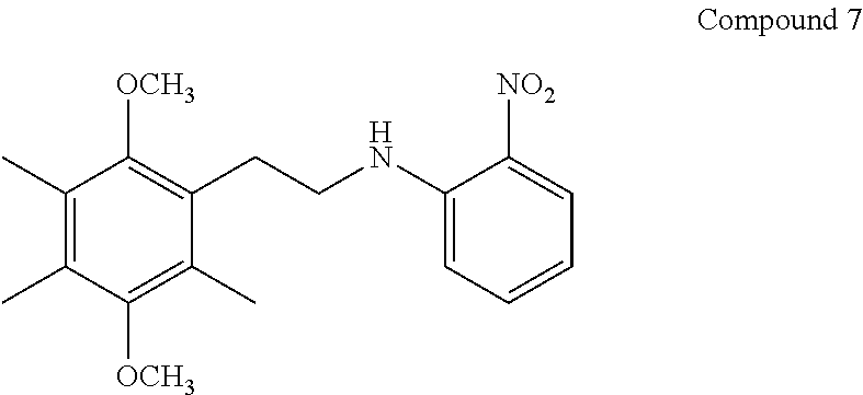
C1(C)=C(C)C([OCH3])=C(C)C(CCNC2=CC=CC=C2[NO2])=C1[OCH3]
